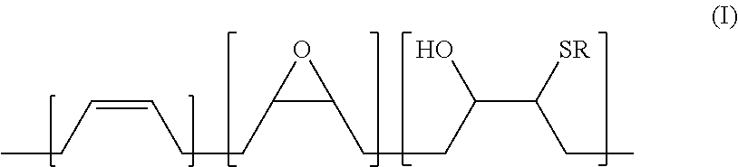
CCC=CCCC1C(CCC(C(CC)[SR])O)O1
